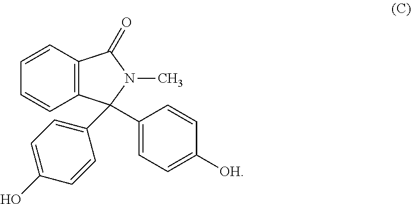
C1=CC2=C(C=C1)C(C1=CC=C([OH])C=C1)(C1=CC=C(O)C=C1)N(C)C2=O
